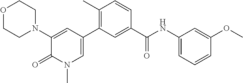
O1CCN(C2=CC(C3=C(C)C=CC(C(NC4=CC=CC(OC)=C4)=O)=C3)=CN(C)C2=O)CC1
